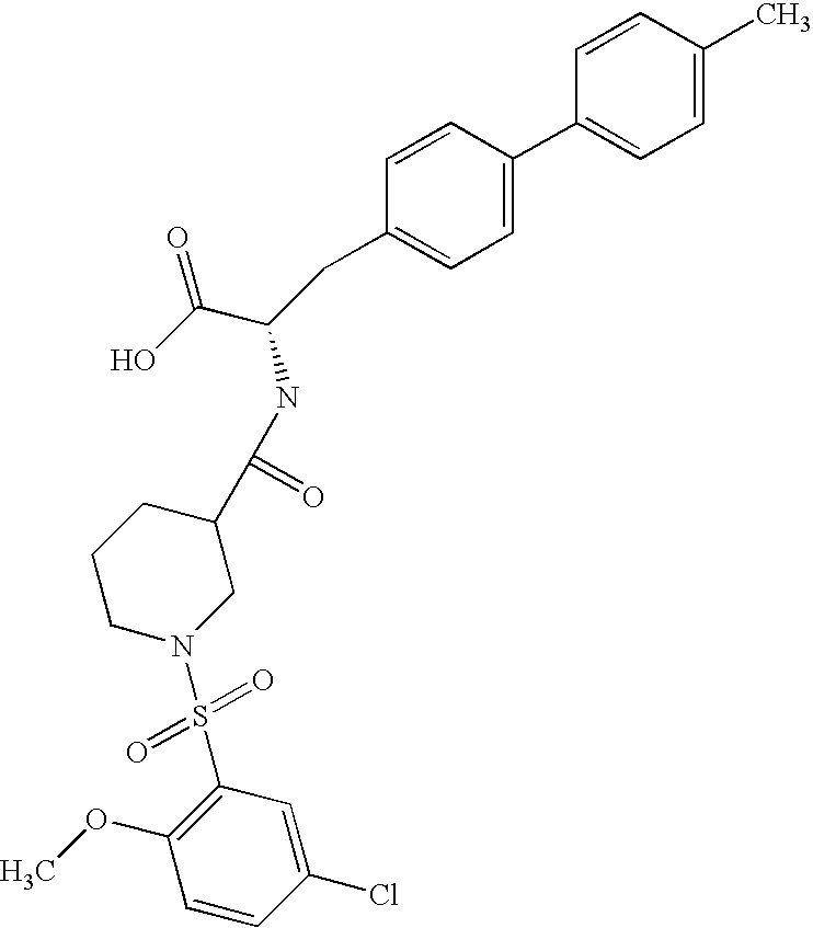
C1=CC(C)=CC=C1C1=CC=C(CC(C(O)=O)NC(C2CCCN(S(=O)(=O)C3=C(OC)C=CC(Cl)=C3)C2)=O)C=C1
